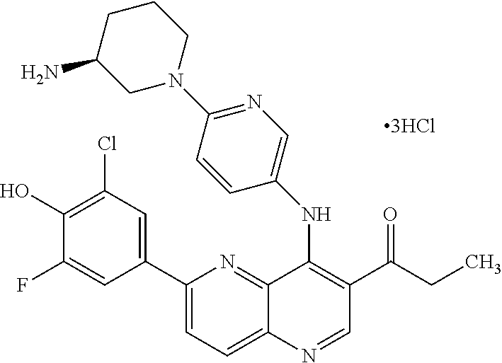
C12=NC(C3=CC(Cl)=C(O)C(F)=C3)=CC=C1N=CC(C(CC)=O)=C2NC1=CN=C(N2CCCC(N)C2)C=C1
